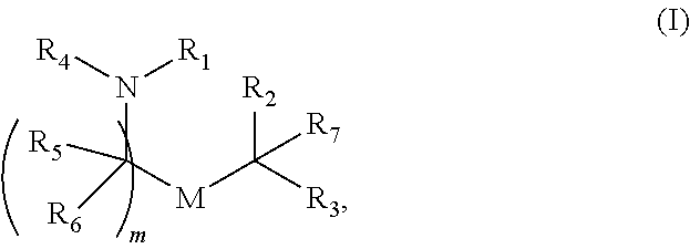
C([M]C([R3])([R2])[R7])([R6])([R5])N([R4])[R1]
